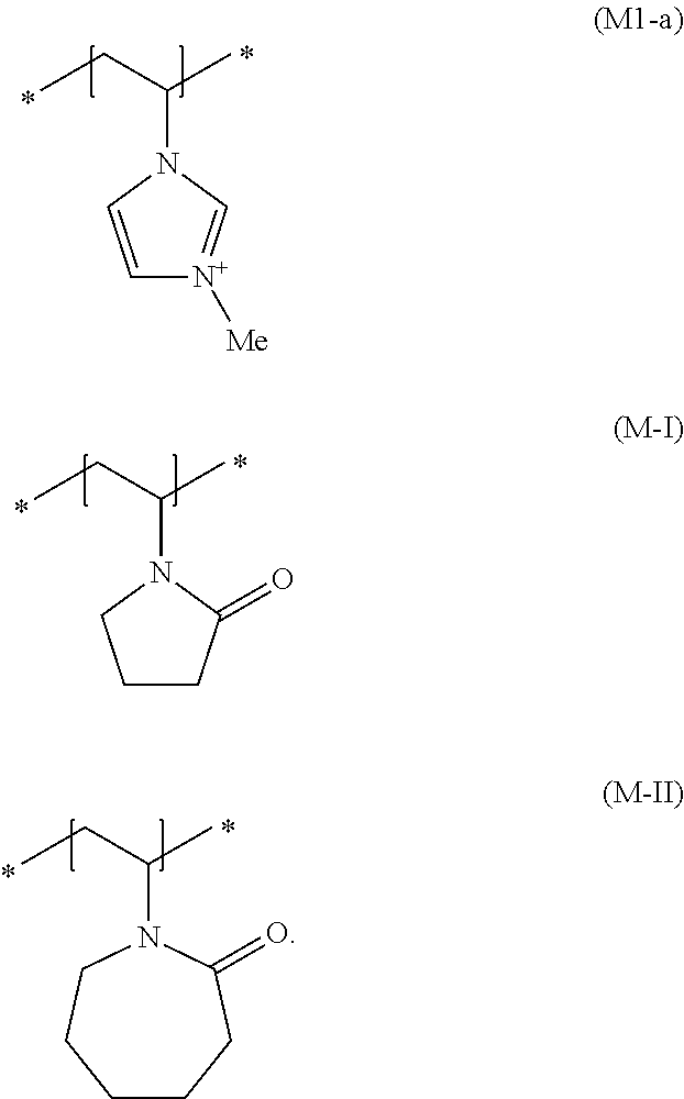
CCC(C)N1C=C[N+]([Me])=C1.CCC(C)N1CCCC1=O.CCC(C)N1CCCCCC1=O
